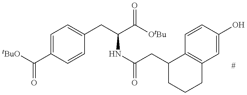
[tBuO]C(C1=CC=C(CC(C([OtBu])=O)NC(=O)CC2CCCC3=C2C=CC(O)=C3)C=C1)=O
